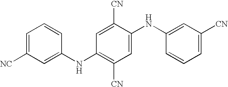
C1=C([NC])C=C(NC2=C([CN])C=C(NC3=CC([CN])=CC=C3)C([CN])=C2)C=C1
